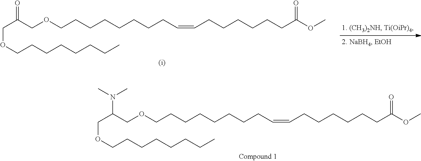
O(CCCCCCCCC=CCCCCCCC(OC)=O)CC(COCCCCCCCC)=O.O(CCCCCCCCC=CCCCCCCC(OC)=O)CC(COCCCCCCCC)N(C)C
